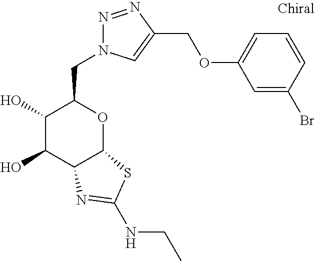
C1(O)C(O)C2C(OC1CN1N=NC(COC3=CC=CC(Br)=C3)=C1)SC(NCC)=N2
